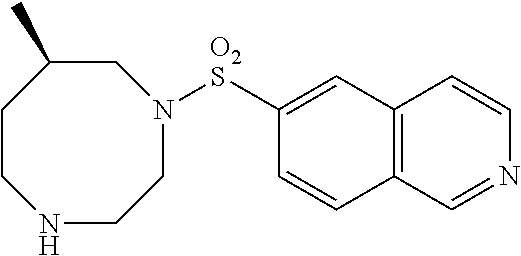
C1([O2S]N2CCNCCC(C)C2)=CC2=C(C=C1)C=NC=C2
